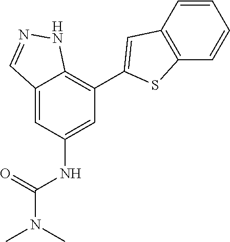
C12=CC(NC(=O)N(C)C)=CC(C3=CC4=C(S3)C=CC=C4)=C1NN=C2
